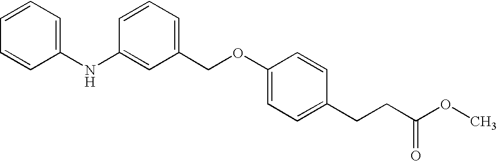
C1(NC2=CC(COC3=CC=C(CCC(OC)=O)C=C3)=CC=C2)=CC=CC=C1
